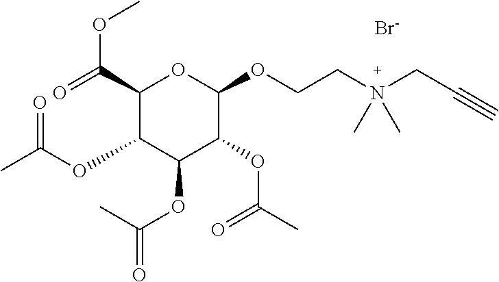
C1(C(OC)=O)C(OC(C)=O)C(OC(=O)C)C(OC(C)=O)C(OCCN(CC#C)(C)C)O1.[Br-]
